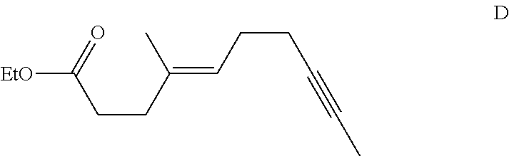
[EtO]C(CCC(C)=CCCC#CC)=O
